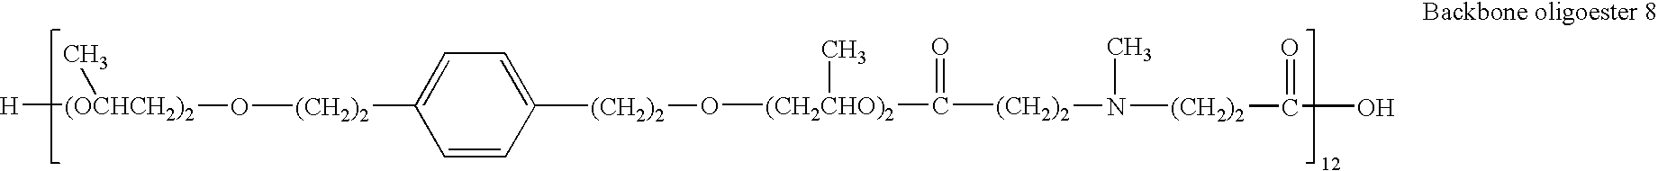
[H][(OCHCH2)2](O[(CH2)2]C1=CC=C([(CH2)2]O[(CH2CHO)2](C)C([(CH2)2]N(C)[(CH2)2]C(=O)O)=O)C=C1)C
